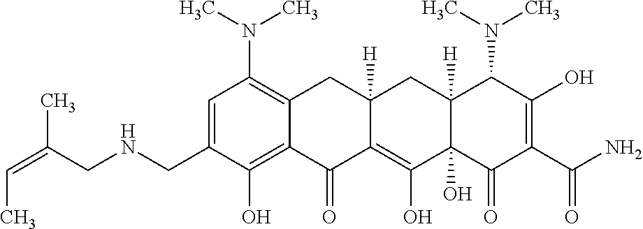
C1=C(CNCC(=CC)C)C(O)=C2C(=C1N(C)C)CC1([H])C(=C(O)C3(O)C([H])(C1)C(N(C)C)C(O)=C(C(N)=O)C3=O)C2=O
